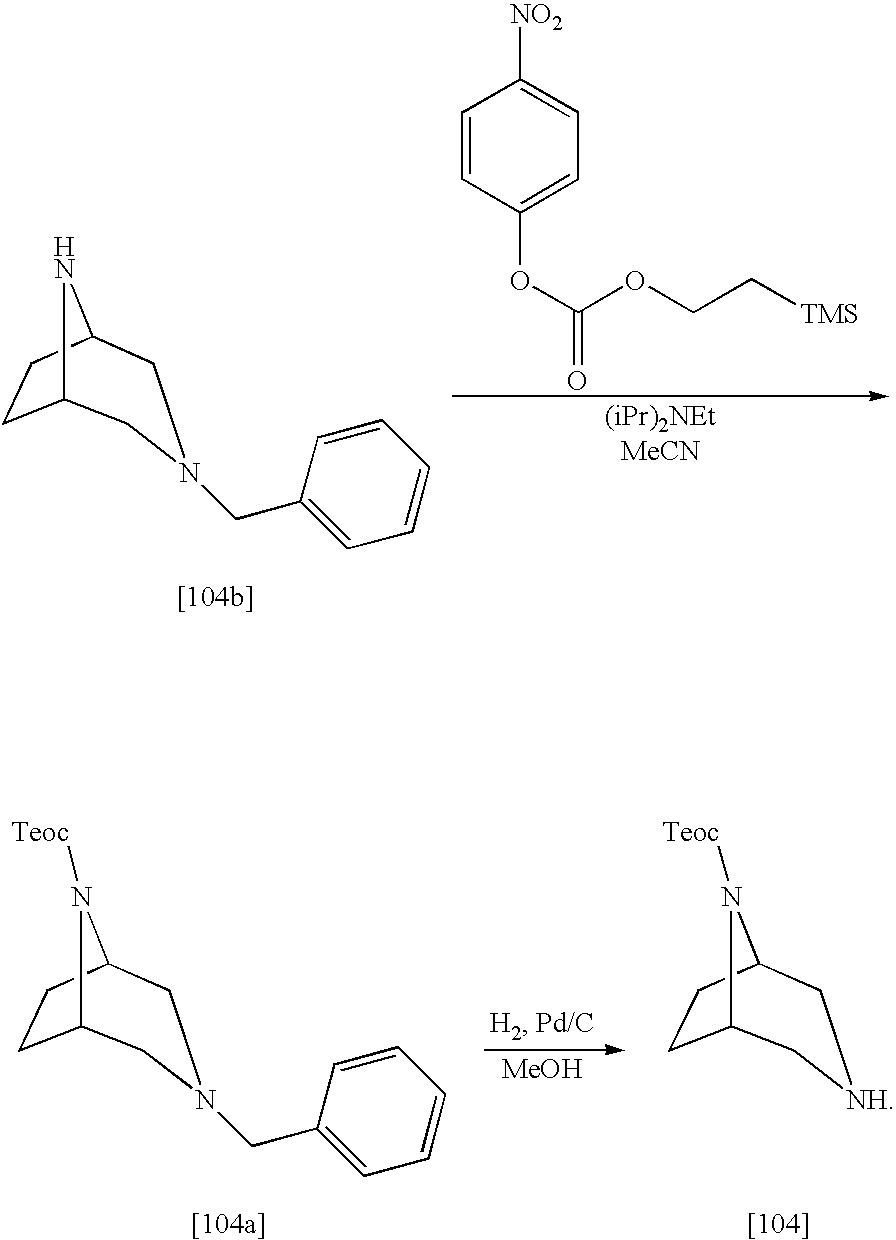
C1=CC(OC(=O)OCC[TMS])=CC=C1[NO2].C12CCC(N1)CN(CC1=CC=CC=C1)C2.[MeOH].C12CCC(N1[Teoc])CN(CC1=CC=CC=C1)C2.C12CCC(N1[Teoc])C[NH]C2
